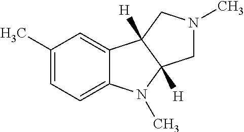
C1(C)=CC=C2C(=C1)C1([H])C([H])(N2C)CN(C)C1
